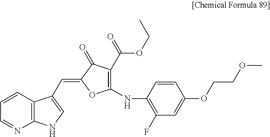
C12=C(NC=C1C=C1C(=O)C(C(=O)OCC)=C(NC3=C(F)C=C(OCCOC)C=C3)O1)N=CC=C2
